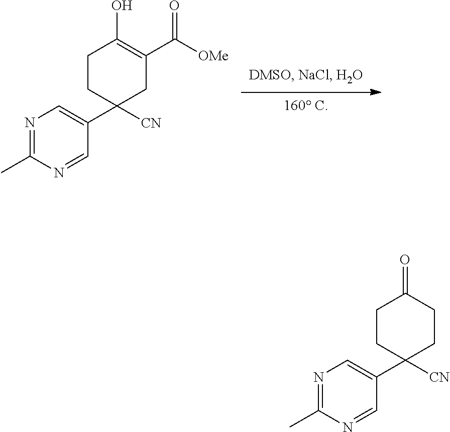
N1=C(C)N=CC(C2([CN])CC(C([OMe])=O)=C(O)CC2)=C1.N1=C(C)N=CC(C2([CN])CCC(=O)CC2)=C1
